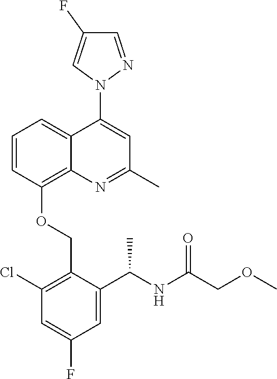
C1=CC(OCC2=C(Cl)C=C(F)C=C2C(NC(COC)=O)C)=C2C(=C1)C(N1N=CC(F)=C1)=CC(C)=N2
